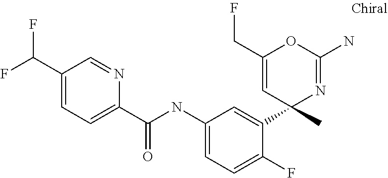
C1(C(NC2=CC=C(F)C(C3(C)N=C(N)OC(CF)=C3)=C2)=O)=CC=C(C(F)F)C=N1
